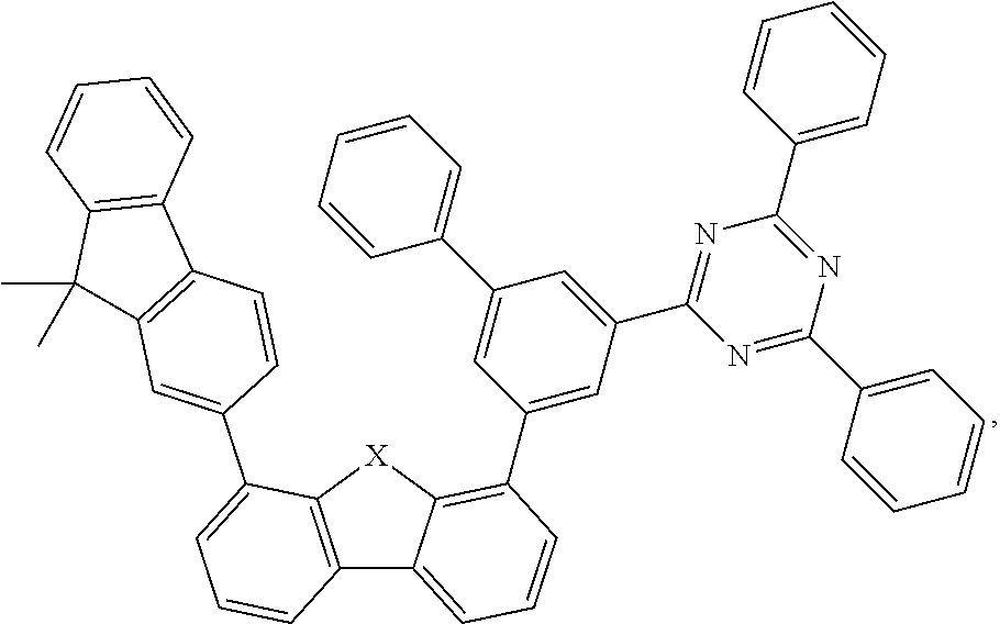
C12=C([X]C3=C(C4=CC(C5=NC(C6=CC=CC=C6)=NC(C6=CC=CC=C6)=N5)=CC(C5=CC=CC=C5)=C4)C=CC=C13)C(C1=CC3=C(C=C1)C1=C(C3(C)C)C=CC=C1)=CC=C2
